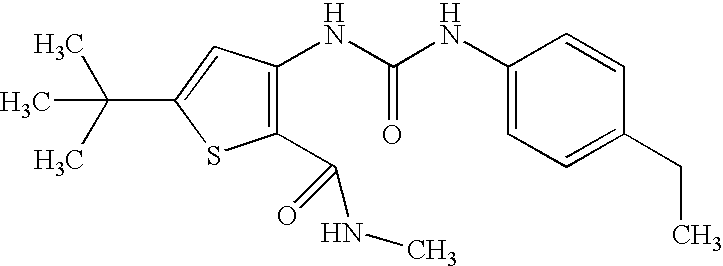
C1(C(NC)=O)=C(NC(NC2=CC=C(CC)C=C2)=O)C=C(C(C)(C)C)S1
